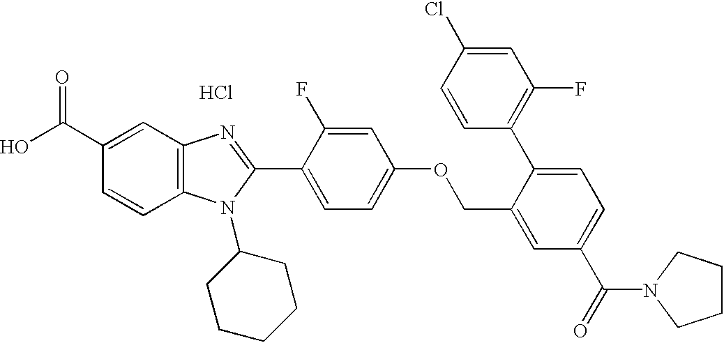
OC(C1=CC2=C(C=C1)N(C1CCCCC1)C(C1=CC=C(OCC3=CC(C(=O)N4CCCC4)=CC=C3C3=C(F)C=C(Cl)C=C3)C=C1F)=N2)=O.Cl
